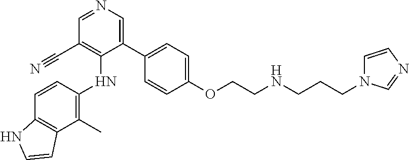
C1(C)=C(NC2=C(C#N)C=NC=C2C2=CC=C(OCCNCCCN3C=CN=C3)C=C2)C=CC2=C1C=CN2
